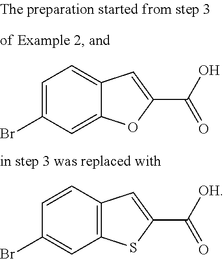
C12=C(C=CC(Br)=C1)C=C(C([OH])=O)S2.C1=C(Br)C=C2C(=C1)C=C(C(O)=O)O2
